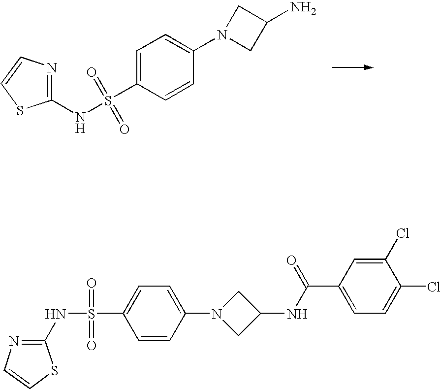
C1=CC(S(NC2=NC=CS2)(=O)=O)=CC=C1N1CC(N)C1.C1(NS(=O)(=O)C2=CC=C(N3CC(NC(C4=CC=C(Cl)C(Cl)=C4)=O)C3)C=C2)=NC=CS1
